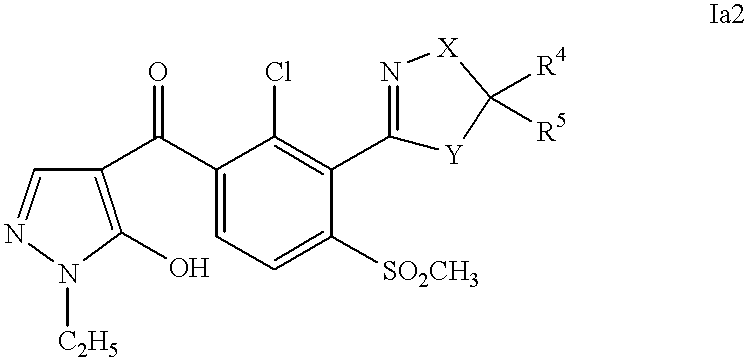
C1(C(C2=C(O)N([C2H5])N=C2)=O)=CC=C([SO2CH3])C(C2=N[X]C([R4])([R5])[Y]2)=C1Cl
